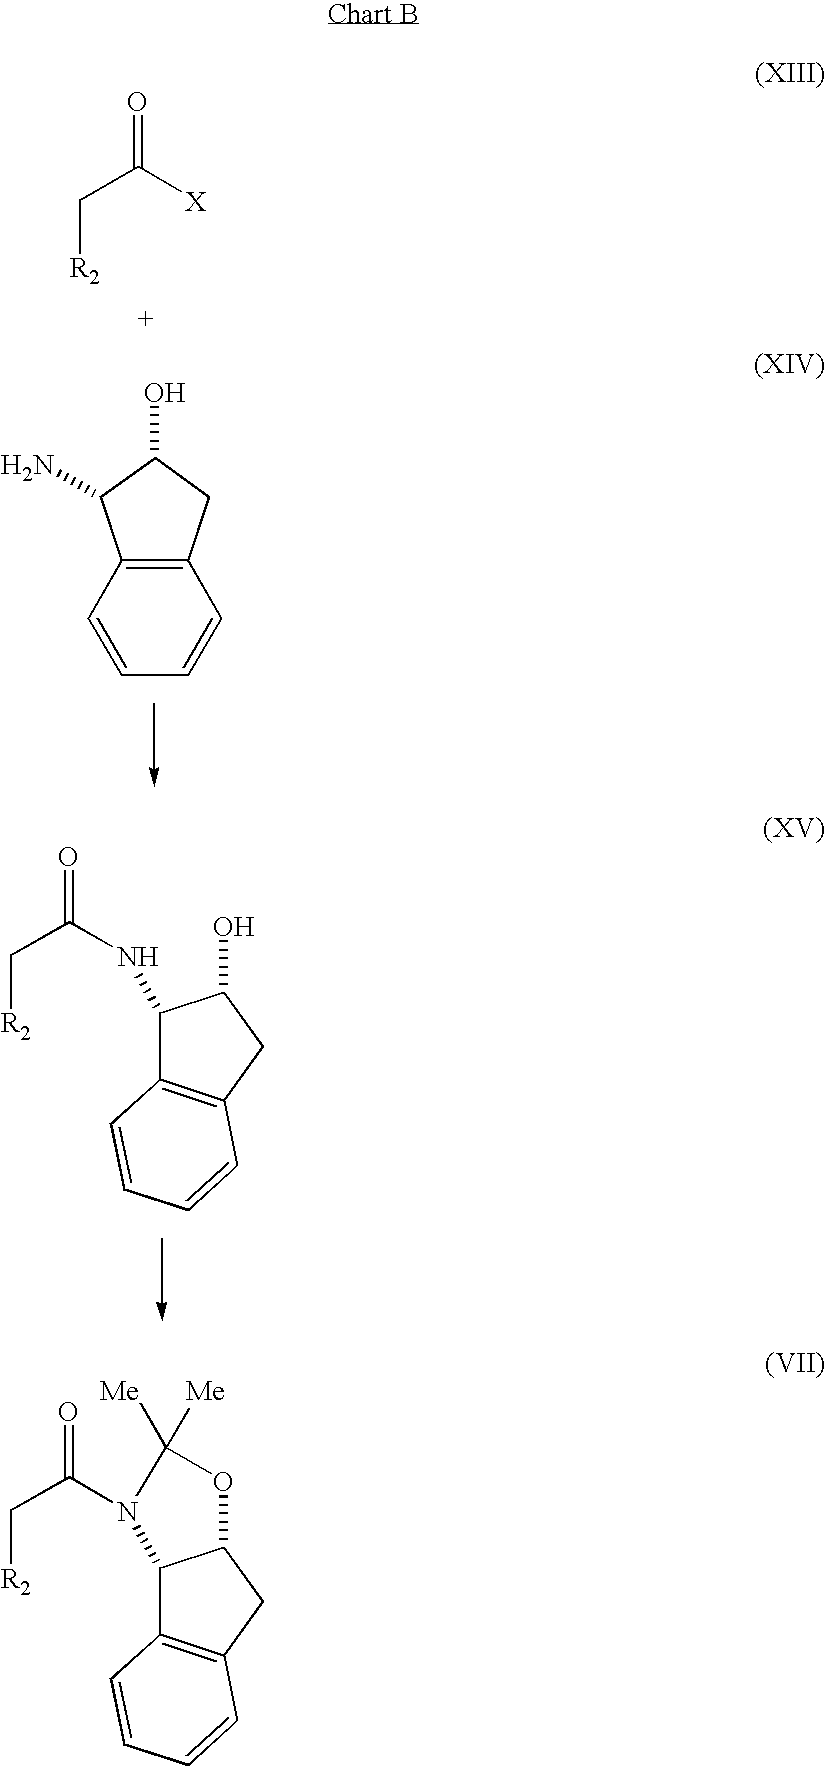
C(C([X])=O)[R2].C12=C(C=CC=C1)C(N)C(O)C2.C1(NC(=O)C[R2])C2=C(CC1O)C=CC=C2.C12C3=C(CC1OC([Me])([Me])N2C(=O)C[R2])C=CC=C3
